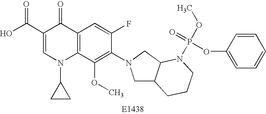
OC(C1=CN(C2CC2)C2=C(C1=O)C=C(F)C(N1CC3C(C1)N(P(OC)(=O)OC1=CC=CC=C1)CCC3)=C2OC)=O
